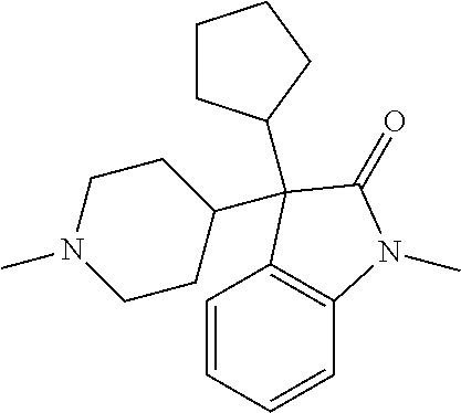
C1=CC=CC2=C1C(C1CCN(C)CC1)(C1CCCC1)C(=O)N2C
